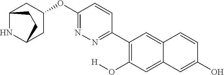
C12NC(CC(OC3=NN=C(C4=C(O[H])C=C5C(=C4)C=CC(O)=C5)C=C3)C1)CC2
